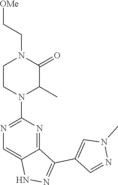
N1N=C(C2=CN(C)N=C2)C2=NC(N3CCN(CC[OMe])C(=O)C3C)=NC=C12
